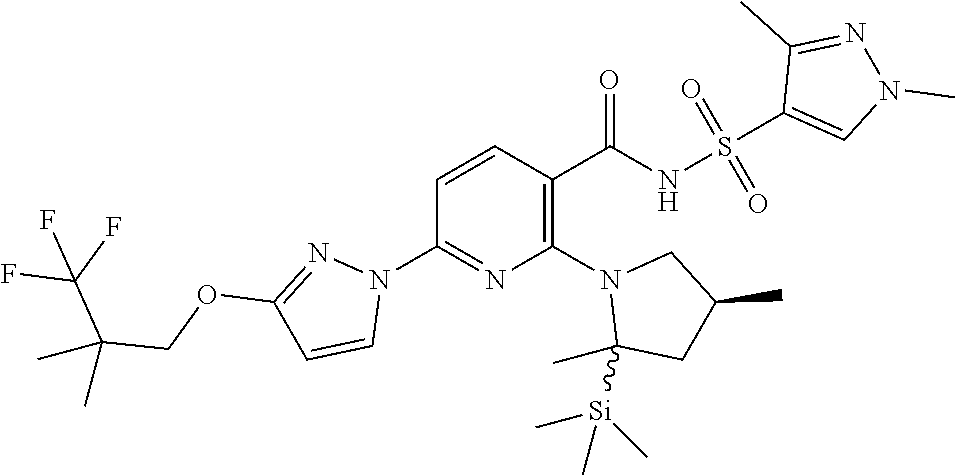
N1(C2=C(C(=O)NS(=O)(=O)C3=CN(C)N=C3C)C=CC(N3C=CC(OCC(C)(C(F)(F)F)C)=N3)=N2)C(C)([Si](C)(C)C)CC(C)C1
